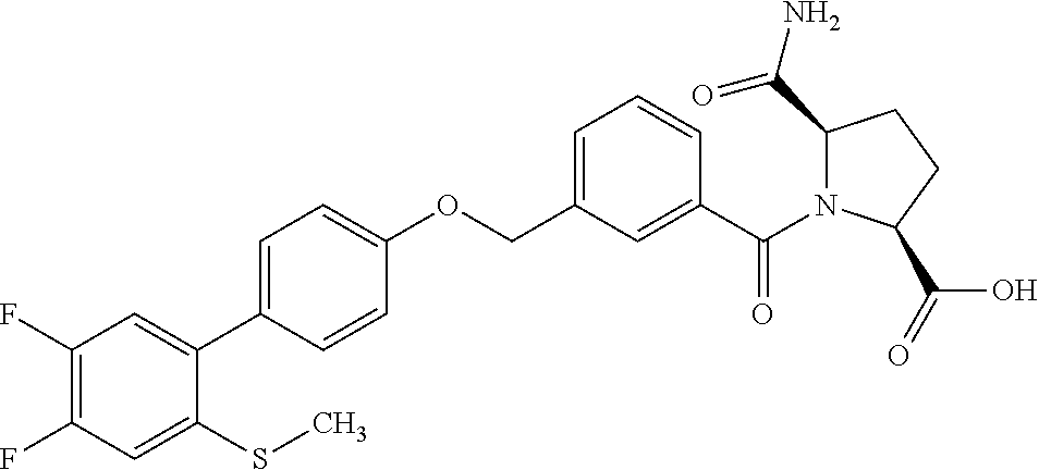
C1(F)=C(F)C=C(SC)C(C2=CC=C(OCC3=CC=CC(C(N4C(C(N)=O)CCC4C(=O)O)=O)=C3)C=C2)=C1
